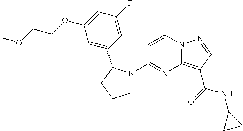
C1=CN2C(=C(C(NC3CC3)=O)C=N2)N=C1N1CCCC1C1=CC(OCCOC)=CC(F)=C1
